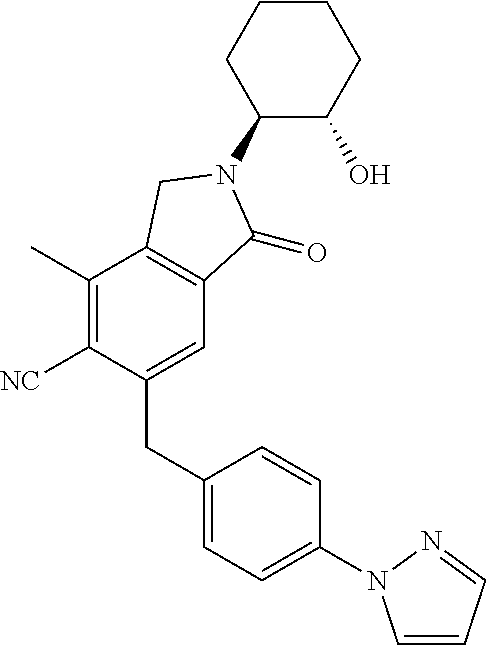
C1(N2C(=O)C3=C(C(C)=C([NC])C(CC4=CC=C(N5C=CC=N5)C=C4)=C3)C2)C(O)CCCC1
